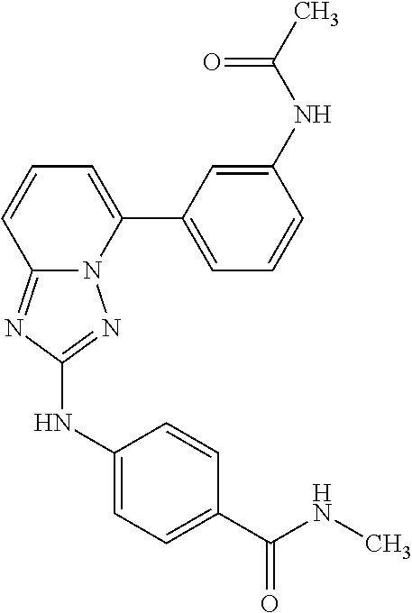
C1(NC(C)=O)=CC(C2=CC=CC3=NC(NC4=CC=C(C(NC)=O)C=C4)=NN23)=CC=C1
